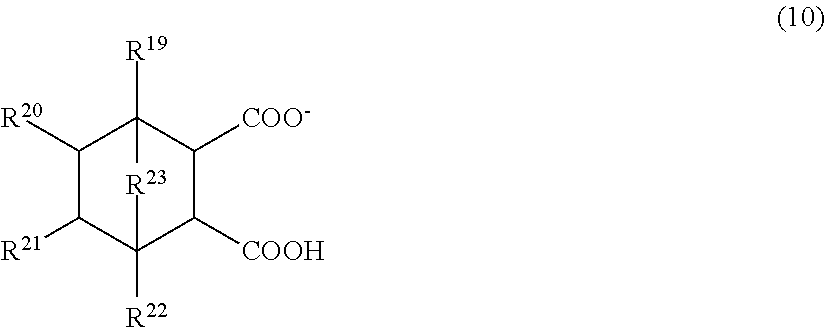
C1([R20])C([R21])C2([R22])C([COOH])C([COO-])C1([R19])[R23]2
